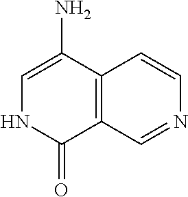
C12=C(C(N)=CNC1=O)C=CN=C2
